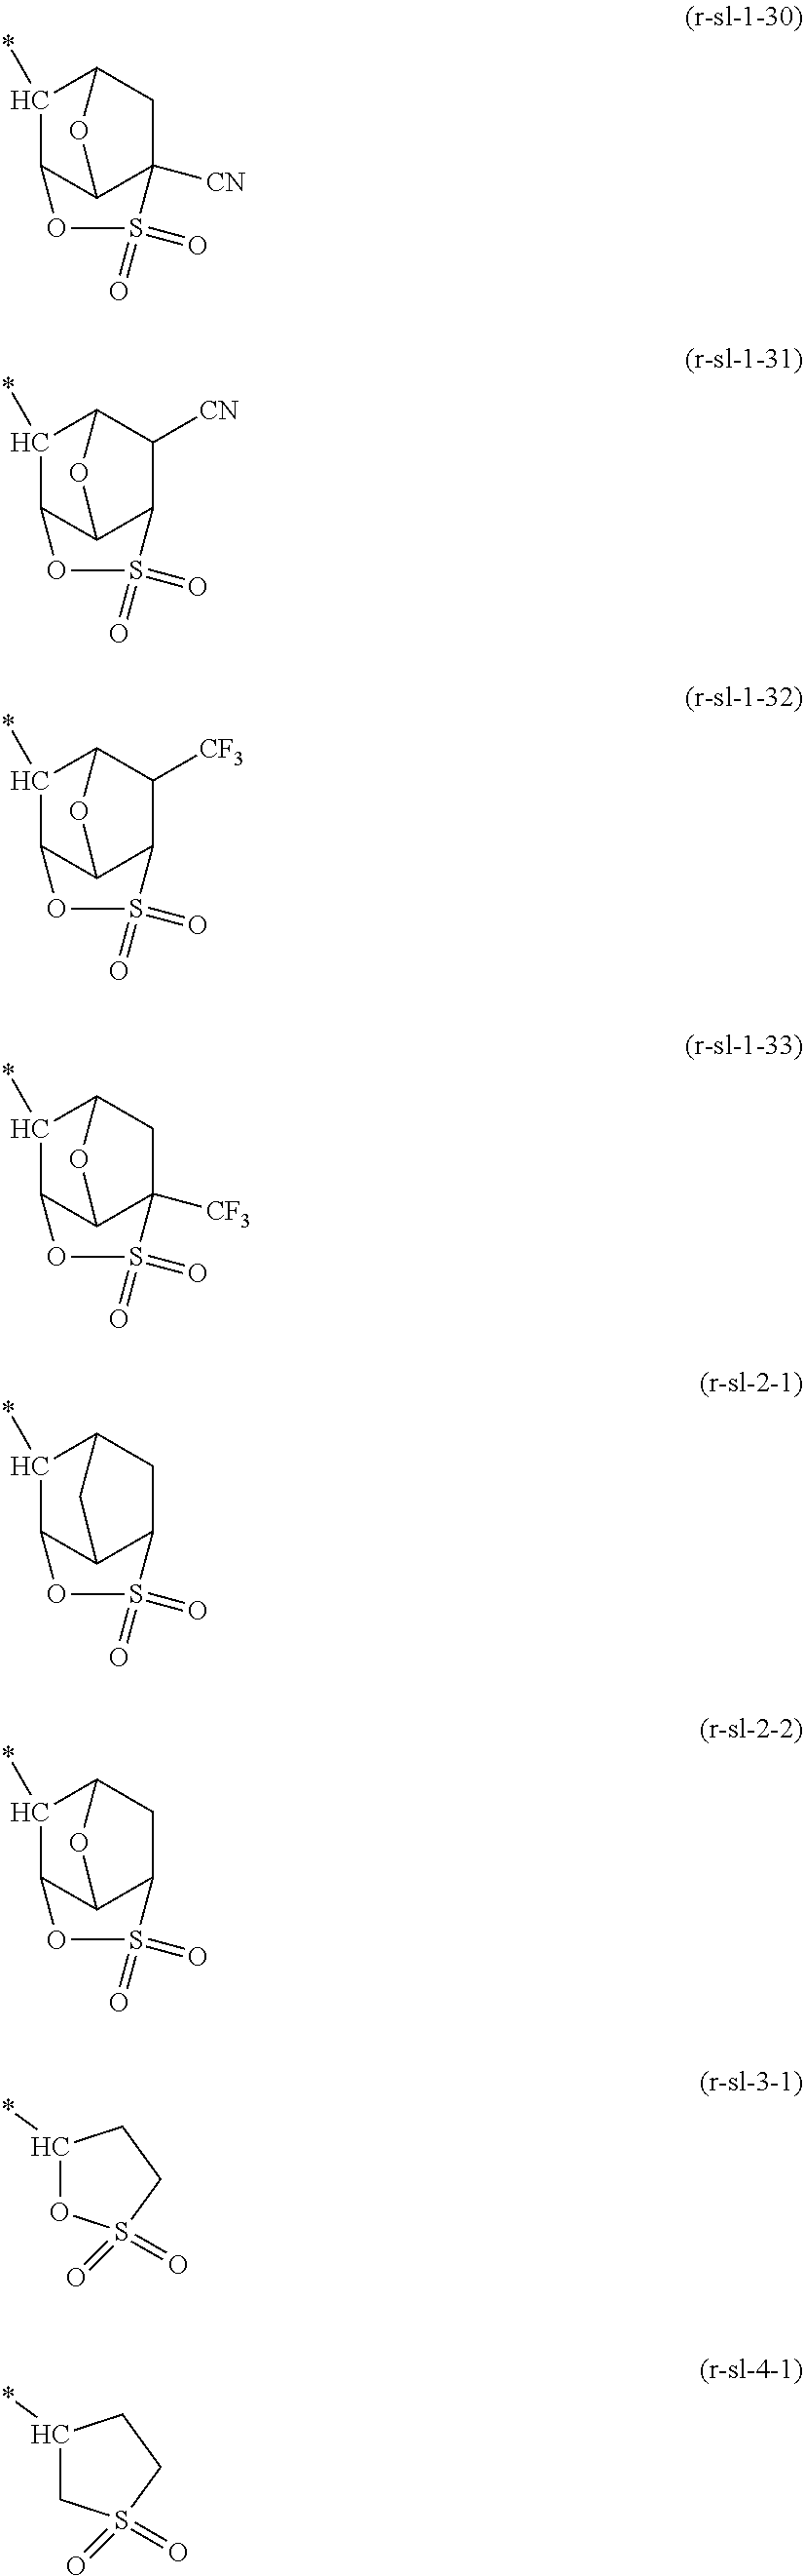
C1(*)C2C3C([CN])(CC1O3)S(=O)(=O)O2.C1(*)C2C3C(C([CN])C1O3)S(=O)(=O)O2.C1(*)C2C3C(C([CF3])C1O3)S(=O)(=O)O2.C1(*)C2C3C([CF3])(CC1O3)S(=O)(=O)O2.C1(*)C2C3C(CC1C3)S(=O)(=O)O2.C1(*)C2C3C(CC1O3)S(=O)(=O)O2.C1(*)OS(=O)(=O)CC1.C1(*)CS(=O)(=O)CC1
